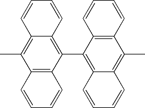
C12=C(C(C3=C4C(=C(C)C5=C3C=CC=C5)C=CC=C4)=C3C(=C1C)C=CC=C3)C=CC=C2
